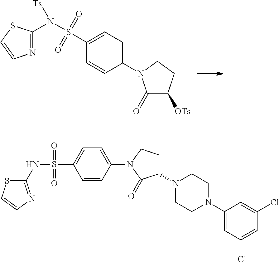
N1=C(N(S(C2=CC=C(N3C(=O)C([OTs])CC3)C=C2)(=O)=O)[Ts])SC=C1.C1(N2CCN(C3CCN(C4=CC=C(S(NC5=NC=CS5)(=O)=O)C=C4)C3=O)CC2)=CC(Cl)=CC(Cl)=C1
